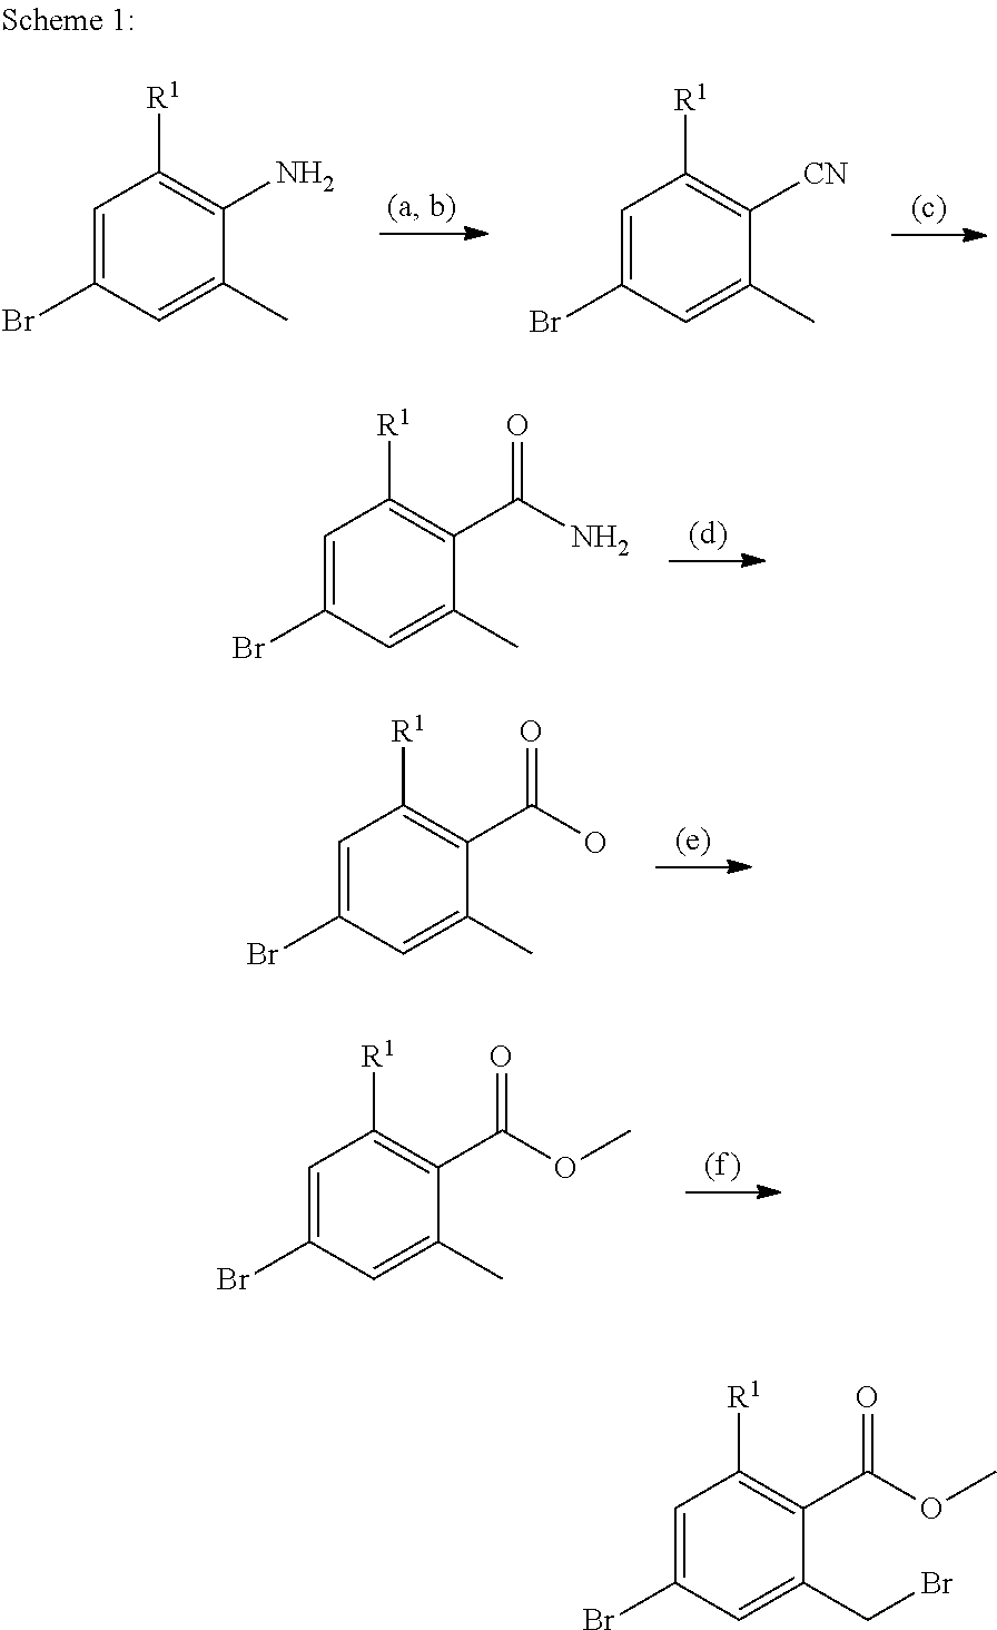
C1=C(Br)C=C(C)C(N)=C1[R1].C1=C(Br)C=C(C)C([CN])=C1[R1].C1=C(Br)C=C(C)C(C(N)=O)=C1[R1].C1=C(Br)C=C(C)C(C(O)=O)=C1[R1].C1=C(Br)C=C(C)C(C(OC)=O)=C1[R1].C1=C(Br)C=C(CBr)C(C(OC)=O)=C1[R1]
